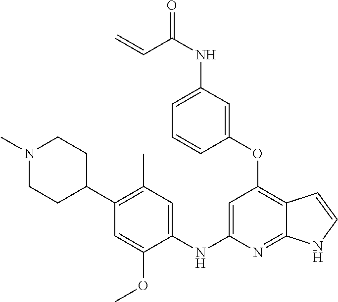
C1(OC2=C3C(=NC(NC4=CC(C)=C(C5CCN(C)CC5)C=C4OC)=C2)NC=C3)=CC(NC(=O)C=C)=CC=C1
